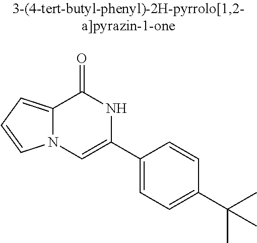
C12=CC=CN1C=C(C1=CC=C(C(C)(C)C)C=C1)NC2=O
